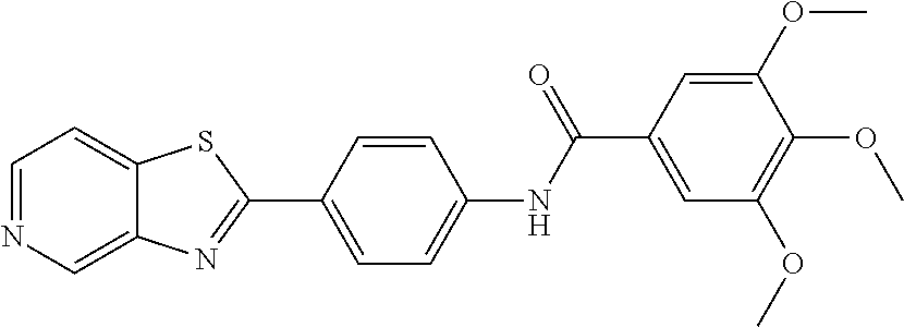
C1=NC=C2C(=C1)SC(C1=CC=C(NC(C3=CC(OC)=C(OC)C(OC)=C3)=O)C=C1)=N2
